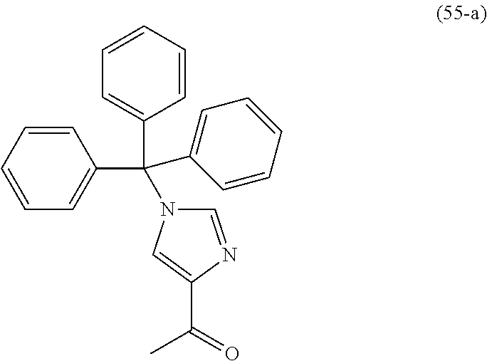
C(C1=CN(C(C2=CC=CC=C2)(C2=CC=CC=C2)C2=CC=CC=C2)C=N1)(=O)C
